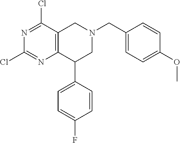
N1=C(Cl)C2=C(N=C1Cl)C(C1=CC=C(F)C=C1)CN(CC1=CC=C(OC)C=C1)C2
